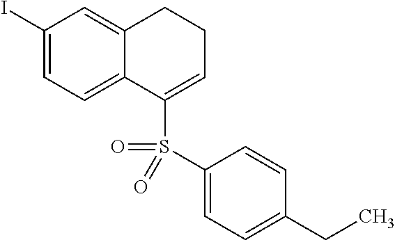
C1(I)=CC=C2C(=C1)CCC=C2S(=O)(C1=CC=C(CC)C=C1)=O
